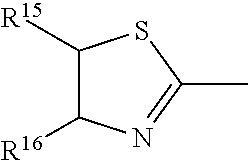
C1([R15])C([R16])N=C(C)S1
